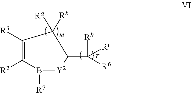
C1([R3])=C([R2])B([R7])[Y2]C(C([Rh])([Ri])[R6])C1([Ra])[Rb]
